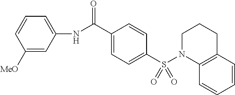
N(C(C1=CC=C(S(N2C3=C(CCC2)C=CC=C3)(=O)=O)C=C1)=O)C1=CC=CC([MeO])=C1
